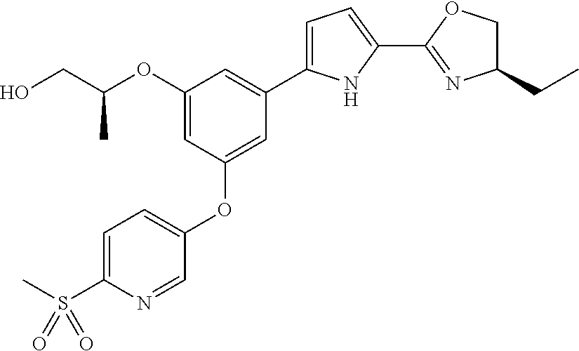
OCC(OC1=CC(OC2=CC=C(S(C)(=O)=O)N=C2)=CC(C2=CC=C(C3=NC(CC)CO3)N2)=C1)C
